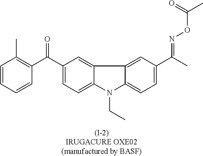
C1=CC=CC(C(C2=CC=C3C(=C2)C2=CC(C(C)=NOC(C)=O)=CC=C2N3CC)=O)=C1C
